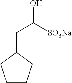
C1CCC(CC([SO3Na])O)C1
